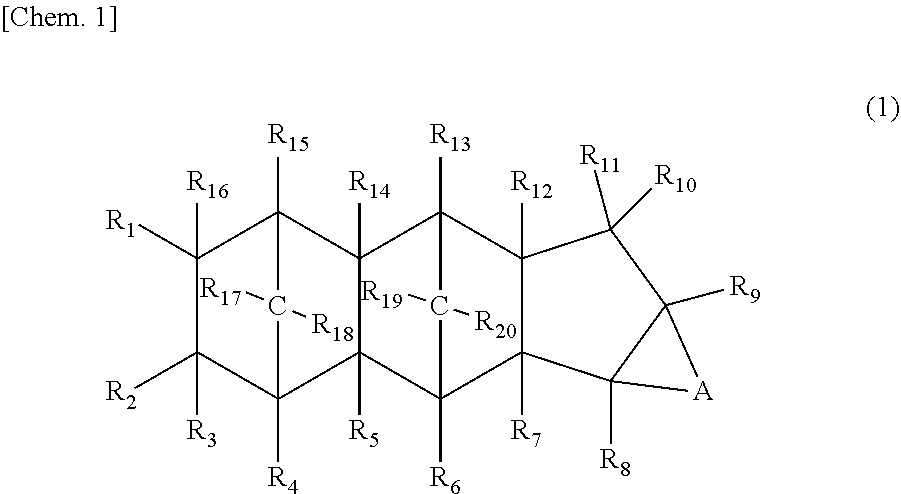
C1([R16])([R1])C([R2])([R3])C2([R4])C3([R5])C([R14])(C1([R15])C2([R17])[R18])C1([R13])C2([R12])C([R7])(C3([R6])C1([R19])[R20])C1([R8])C([R9])(C2([R11])[R10])[A]1
